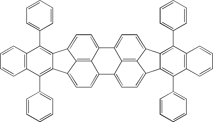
C1=CC2=C(C=C1)C(C1=CC=CC=C1)=C1C(=C2C2=CC=CC=C2)C2=CC=C3C4=C2C1=CC=C4C1=CC=C2C4=C(C5=CC=CC=C5)C5=C(C=CC=C5)C(C5=CC=CC=C5)=C4C4=CC=C3C1=C24
